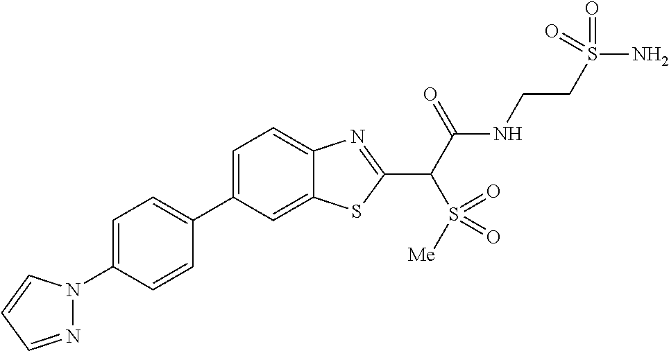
C1=C(N2N=CC=C2)C=CC(C2=CC=C3C(=C2)SC(C(C(NCCS(N)(=O)=O)=O)S([Me])(=O)=O)=N3)=C1
